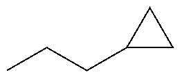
CCCC1CC1
